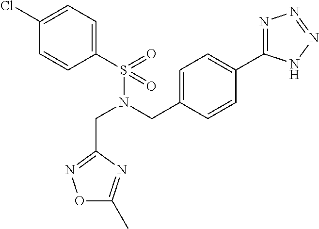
C(N(CC1=CC=C(C2=NN=NN2)C=C1)S(C1=CC=C(Cl)C=C1)(=O)=O)C1=NOC(C)=N1
